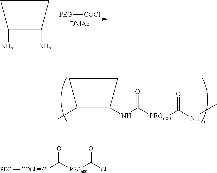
[PEG][COCl].[DMAc].C1C(N)C(N)C1.C1C(C)C(NC([PEG600]C(NC)=O)=O)C1.[PEG][COCl].ClC([PEG600]C(Cl)=O)=O
